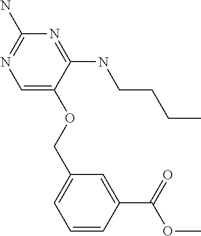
C(OC1=CN=C(N)N=C1NCCCC)C1=CC=CC(C(OC)=O)=C1
